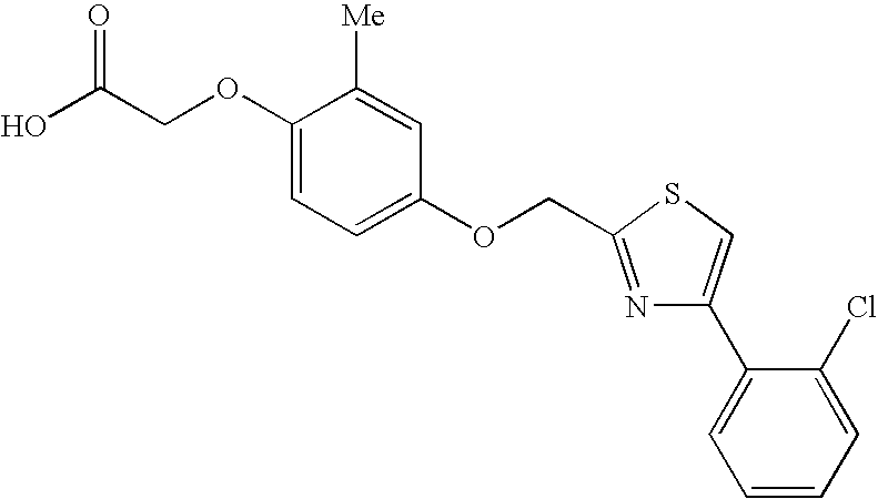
C(COC1=CC=C(OCC2=NC(C3=CC=CC=C3Cl)=CS2)C=C1[Me])(O)=O
